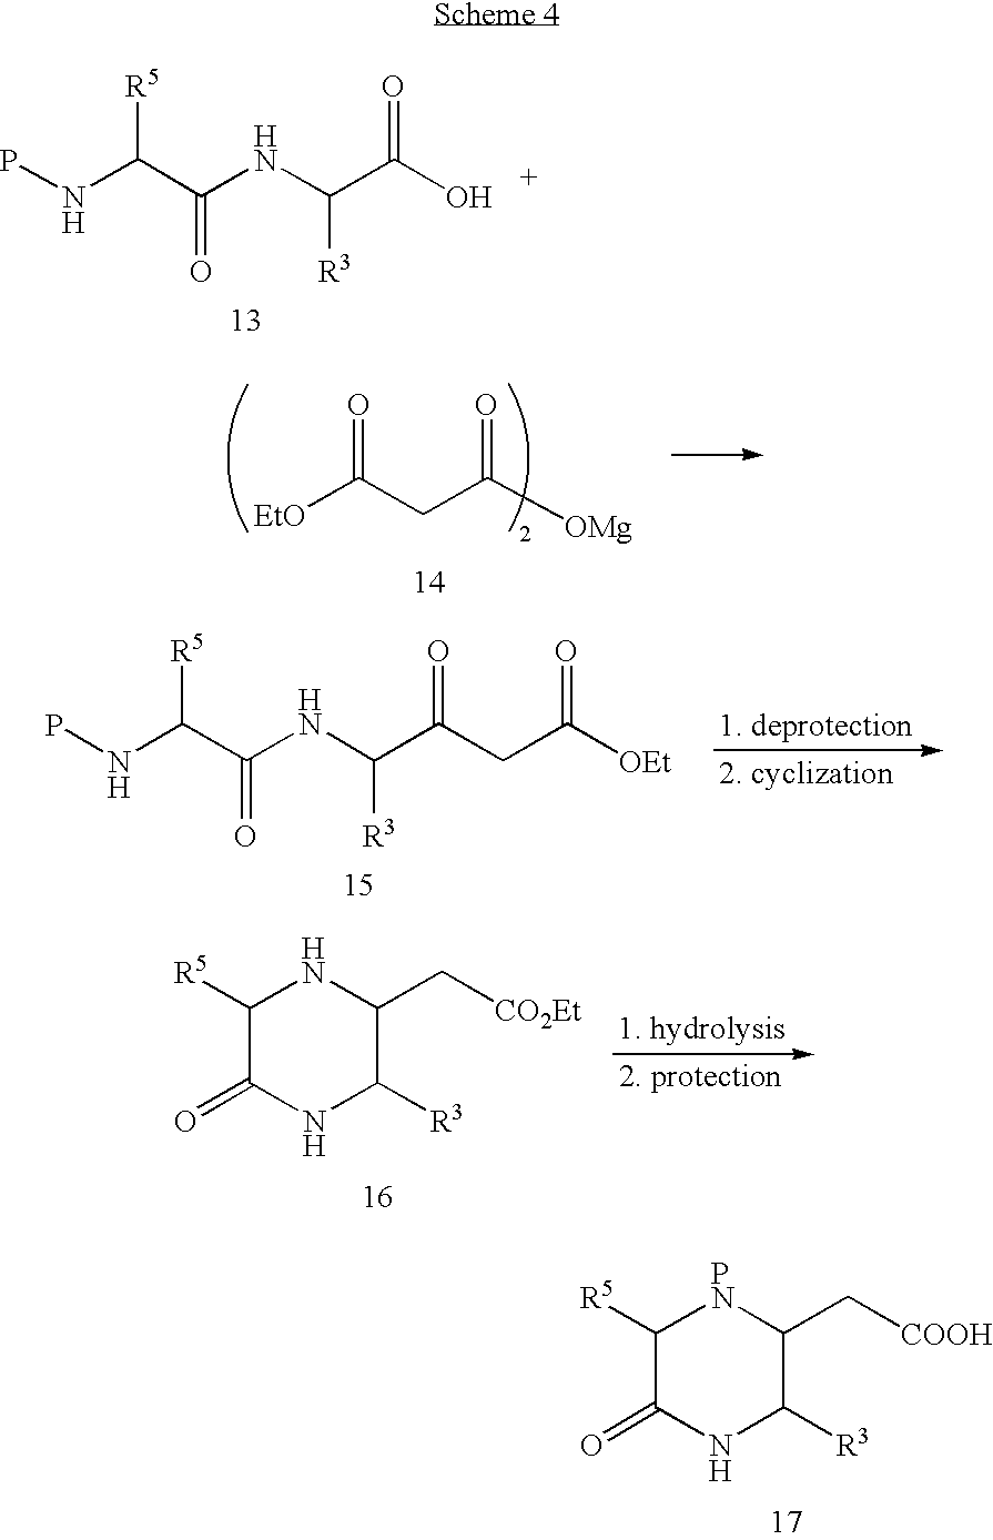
N(C(C(NC(C(O)=O)[R3])=O)[R5])P.[EtO]C(CC([OMg])=O)=O.N(C(C(NC(C(CC([OEt])=O)=O)[R3])=O)[R5])P.C1([R5])C(=O)NC([R3])C(C[CO2Et])N1.C1([R5])C(=O)NC([R3])C(C[COOH])[PN]1
